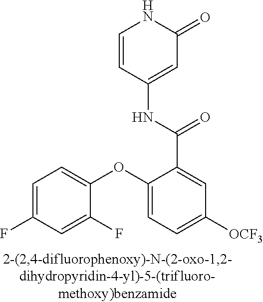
C1=CC(NC(C2=CC([OCF3])=CC=C2OC2=CC=C(F)C=C2F)=O)=CC(=O)N1
